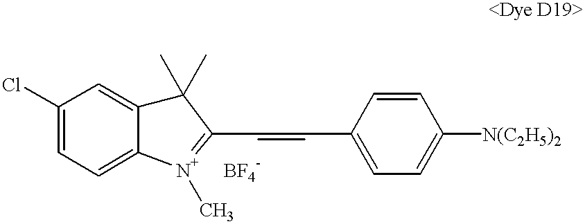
C1=CC(C=CC2=[N+](C)C3=CC=C(Cl)C=C3C2(C)C)=CC=C1[N(C2H5)2].[BF4-]
